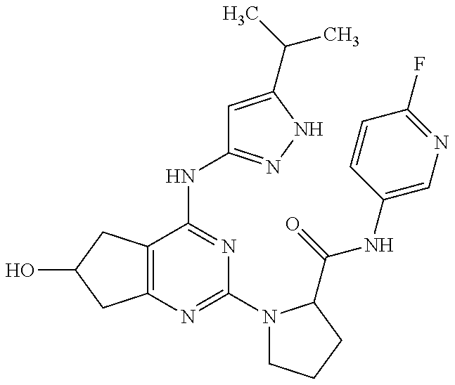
C12=C(C(NC3=NNC(C(C)C)=C3)=NC(N3CCCC3C(=O)NC3=CN=C(F)C=C3)=N1)CC(O)C2
